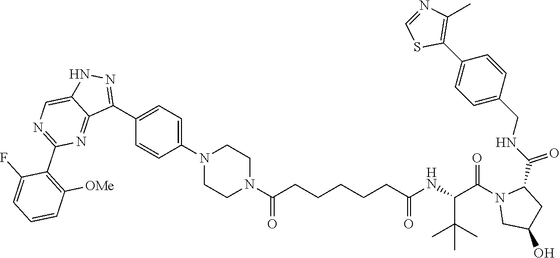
N1=CSC(C2=CC=C(CNC(=O)C3N(C(C(NC(CCCCCC(N4CCN(C5=CC=C(C6=NNC7=CN=C(C8=C([OMe])C=CC=C8F)N=C67)C=C5)CC4)=O)=O)C(C)(C)C)=O)CC(O)C3)C=C2)=C1C
